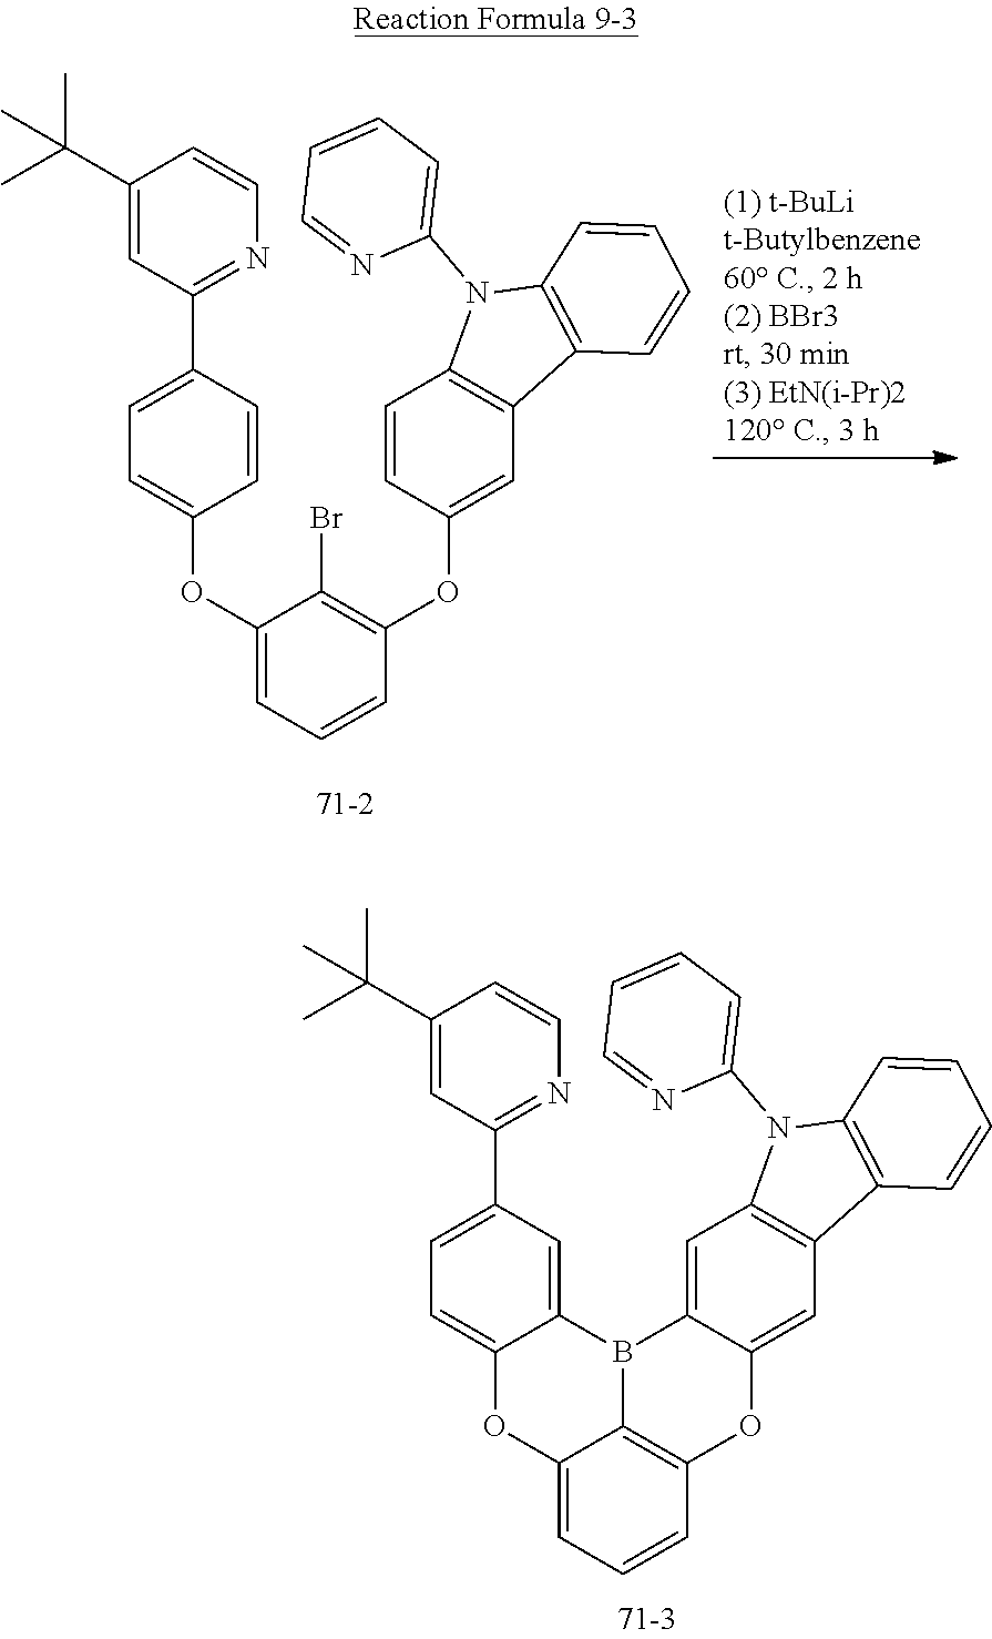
C1(C(C)(C)C)=CC(C2=CC=C(OC3=CC=CC(OC4=CC5=C(C=C4)N(C4=CC=CC=N4)C4=C5C=CC=C4)=C3Br)C=C2)=NC=C1.C1(C(C)(C)C)=CC(C2=CC=C3C(=C2)B2C4=C(C=CC=C4O3)OC3=CC4=C(C=C32)N(C2=CC=CC=N2)C2=C4C=CC=C2)=NC=C1
